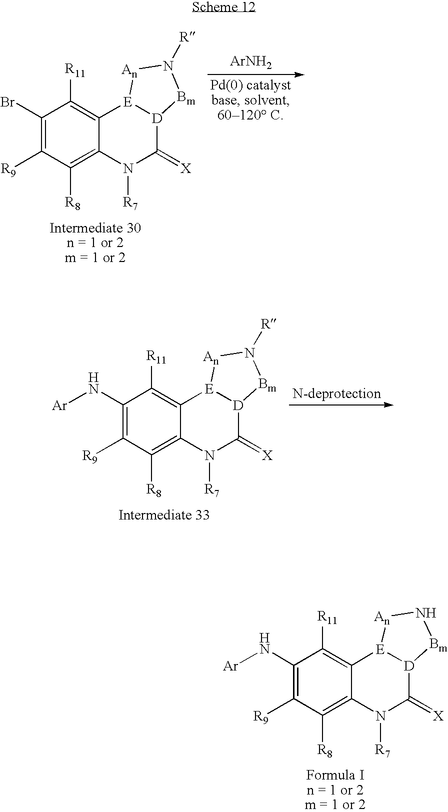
C1(Br)=C([R9])C([R8])=C2C(=C1[R11])[E]1[D](C(=[X])N2[R7])[Bm]N([R])[An]1.[ArNH2].C1(N[Ar])=C([R9])C([R8])=C2C(=C1[R11])[E]1[D](C(=[X])N2[R7])[Bm]N([R])[An]1.C1(N[Ar])=C([R9])C([R8])=C2C(=C1[R11])[E]1[D](C(=[X])N2[R7])[Bm]N[An]1
